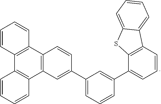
C1=CC2=C(C=C1)C1=C(C3=C2C=CC=C3)C=C(C2=CC=CC(C3=CC=CC4=C3SC3=CC=CC=C43)=C2)C=C1
